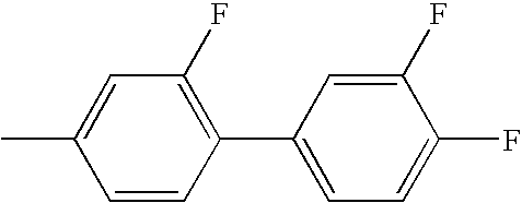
C1(F)=CC(C2=C(F)C=C(C)C=C2)=CC=C1F
